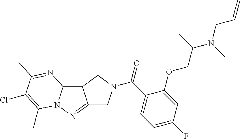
C12=C3N(N=C1CN(C(C1=CC=C(F)C=C1OCC(N(CC=C)C)C)=O)C2)C(C)=C(Cl)C(C)=N3
